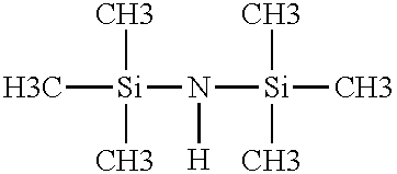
C[Si](N([H])[Si](C)(C)C)(C)C
